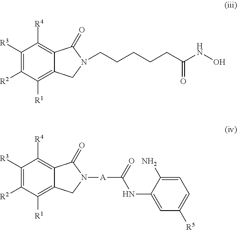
C1([R3])=C([R2])C([R1])=C2C(=C1[R4])C(=O)N(CCCCCC(NO)=O)C2.C1([R3])=C([R2])C([R1])=C2C(=C1[R4])C(=O)N([A]C(NC1=CC([R5])=CC=C1N)=O)C2
